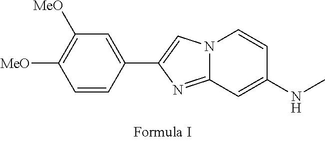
N12C(=NC(C3=CC([MeO])=C([MeO])C=C3)=C1)C=C(NC)C=C2
